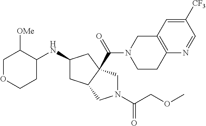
C1OCCC(NC2CC3C(C(=O)N4CCC5=C(C4)C=C([CF3])C=N5)(C2)CN(C(=O)COC)C3)C1[OMe]
